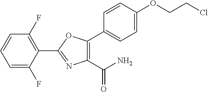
C1(C2=NC(C(=O)N)=C(C3=CC=C(OCCCl)C=C3)O2)=C(F)C=CC=C1F
